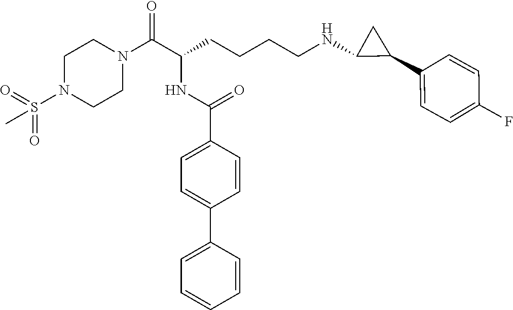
C1N(S(=O)(=O)C)CCN(C(C(CCCCNC2C(C3=CC=C(F)C=C3)C2)NC(C2=CC=C(C3=CC=CC=C3)C=C2)=O)=O)C1
